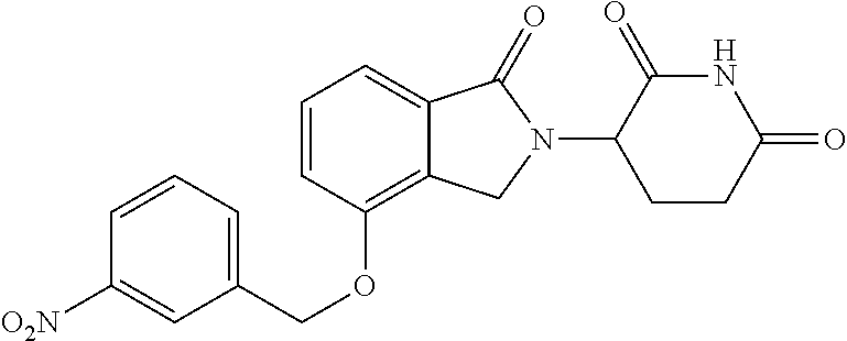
C(OC1=C2C(=CC=C1)C(=O)N(C1C(=O)NC(=O)CC1)C2)C1=CC=CC([O2N])=C1
